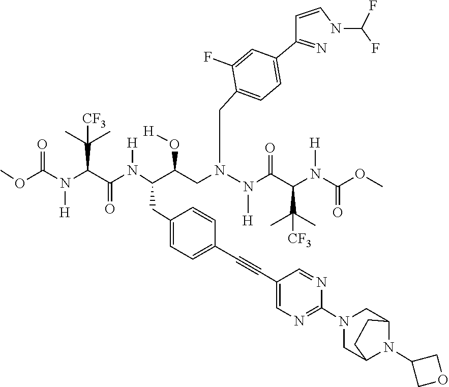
O(C(=O)N(C(C(=O)N(C(C(CN(CC1=CC=C(C(=N)C=CNC(F)F)C=C1F)N(C(C(C(C)(C)[CF3])N(C(OC)=O)[H])=O)[H])O[H])CC1=CC=C(C#CC2=CN=C(N3CC4N(C5COC5)C(C3)CC4)N=C2)C=C1)[H])C(C)(C)[CF3])[H])C
